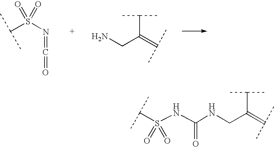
S(=O)(C(C)C)(N=C=O)=O.C(C(C)C)(=C(C)C)CN.S(=O)(C(C)C)(NC(=O)NCC(C(C)C)=C(C)C)=O
